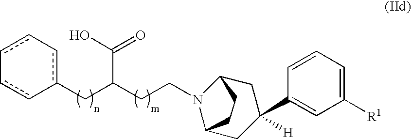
c1c-cc(CC(CCN2C3CC(C4=CC([R1])=CC=C4)([H])CC2CC3)C(O)=O)-cc-1
